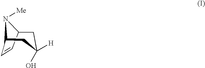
C1=CC2CC([H])(O)CC1N2[Me]
